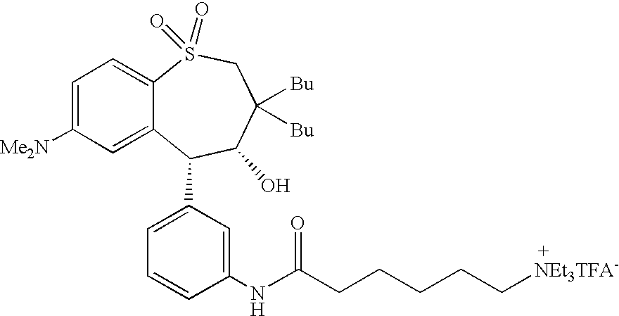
C1=C([Me2N])C=C2C(=C1)S(=O)(=O)CC([Bu])([Bu])C(O)C2C1=CC=CC(NC(CCCCC[NEt3TFA-])=O)=C1
